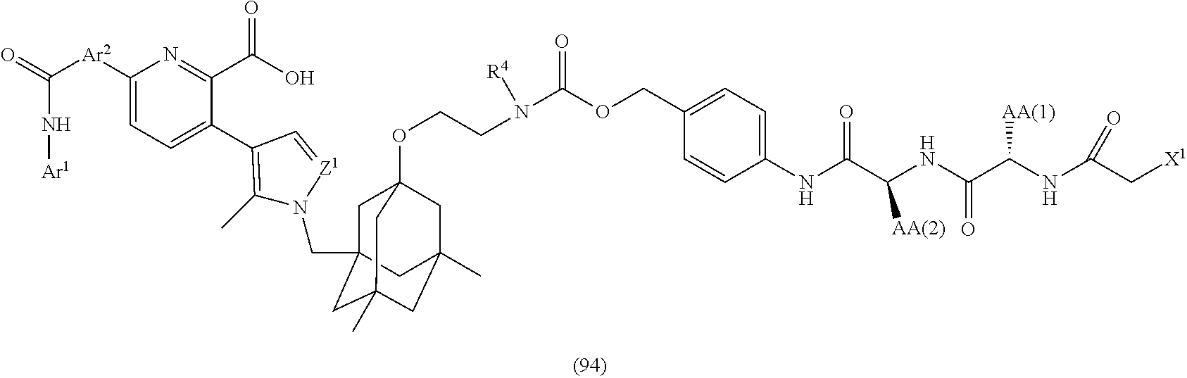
C1([Ar2]C(N[Ar1])=O)=CC=C(C2=C(C)N(CC34CC5(OCCN(C(=O)OCC6=CC=C(NC(=O)C(NC(=O)C(NC(C[X1])=O)[AA(1)])[AA(2)])C=C6)[R4])CC(C)(CC(C)(C3)C5)C4)[Z1]=C2)C(C(=O)O)=N1
